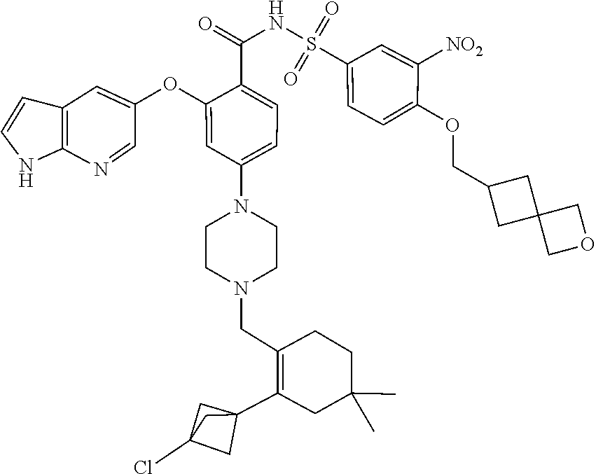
C12=C(N=CC(OC3=CC(N4CCN(CC5=C(C67CC(Cl)(C6)C7)CC(C)(C)CC5)CC4)=CC=C3C(=O)NS(=O)(=O)C3=CC=C(OCC4CC5(C4)COC5)C([NO2])=C3)=C1)NC=C2
